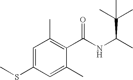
C1=C(SC)C=C(C)C(C(NC(C)C(C)(C)C)=O)=C1C
